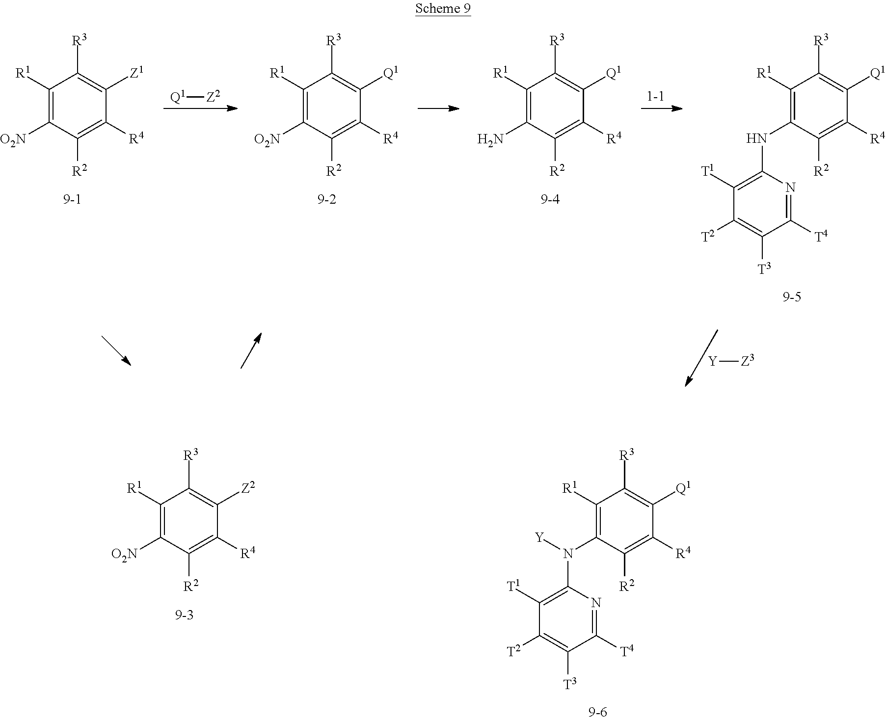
C1([R1])=C([O2N])C([R2])=C([R4])C([Z1])=C1[R3].[Q1][Z2].C1([R1])=C([O2N])C([R2])=C([R4])C([Q1])=C1[R3].C1([R1])=C(N)C([R2])=C([R4])C([Q1])=C1[R3].C1([R1])=C(NC2=C([T1])C([T2])=C([T3])C([T4])=N2)C([R2])=C([R4])C([Q1])=C1[R3].[Y][Z3].C1([R1])=C(N(C2=C([T1])C([T2])=C([T3])C([T4])=N2)[Y])C([R2])=C([R4])C([Q1])=C1[R3].C1([R1])=C([O2N])C([R2])=C([R4])C([Z2])=C1[R3]
